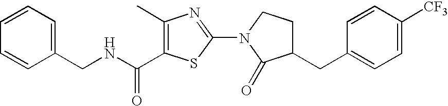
C1=CC=C(CNC(=O)C2=C(C)N=C(N3C(=O)C(CC4=CC=C([CF3])C=C4)CC3)S2)C=C1
